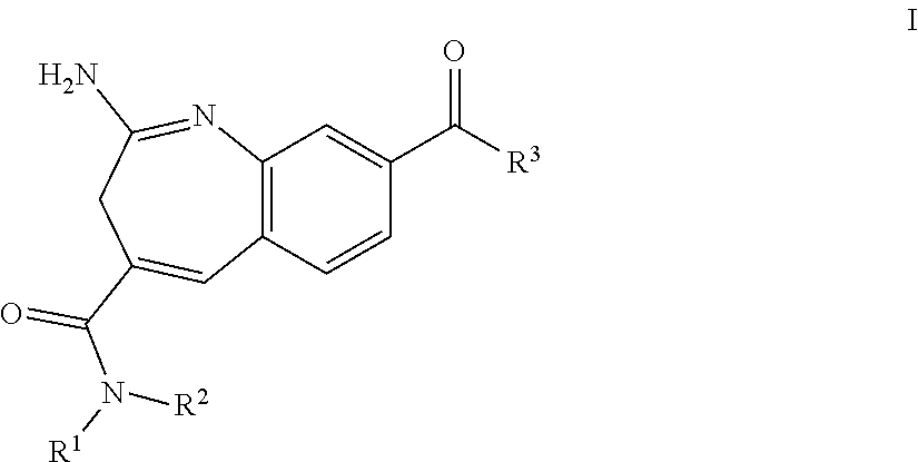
C12=C(C=CC(C(=O)[R3])=C1)C=C(C(N([R1])[R2])=O)CC(N)=N2
